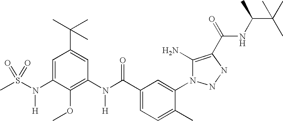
CS(N(C1=CC(C(C)(C)C)=CC(N(C(C2=CC=C(C)C(N3C(N)=C(C(=O)NC(C(C)(C)C)C)NN3)=C2)=O)[H])=C1OC)[H])(=O)=O
